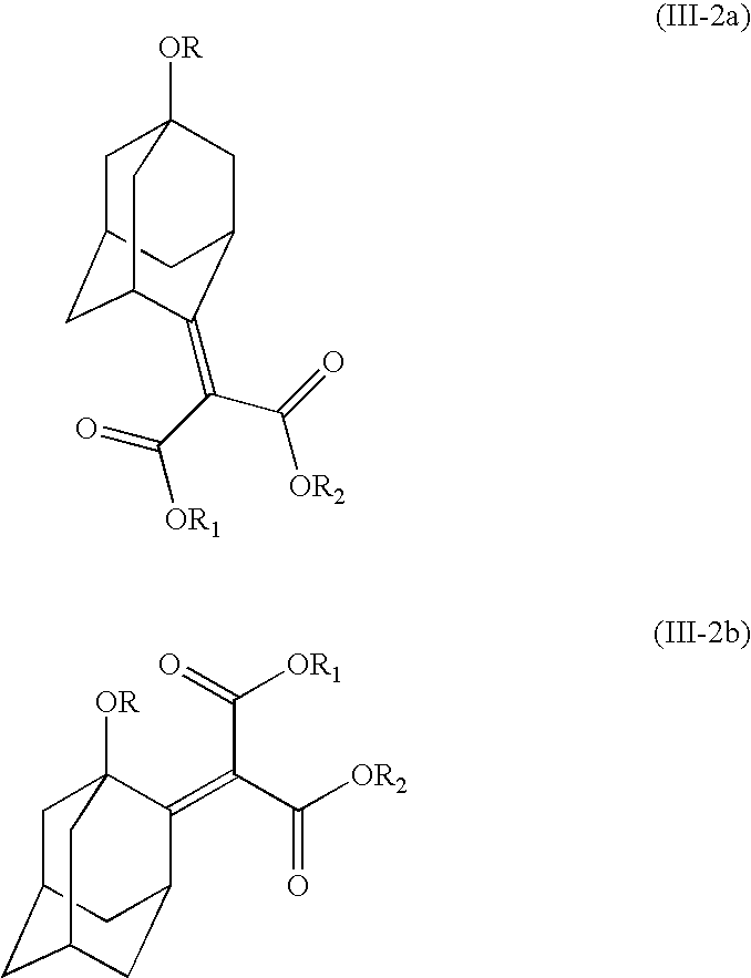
C1C2CC3C(=C(C([OR2])=O)C([OR1])=O)C(CC1([OR])C3)C2.C1C2CC3CC(C(=C(C([OR2])=O)C([OR1])=O)C1([OR])C3)C2
